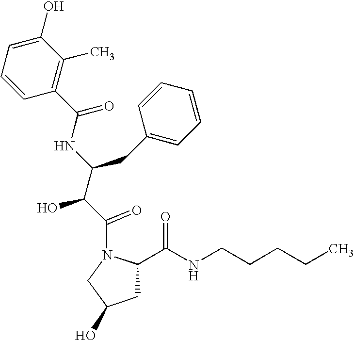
C1=CC(C(=O)NC(C(C(=O)N2CC(O)CC2C(NCCCCC)=O)O)CC2=CC=CC=C2)=C(C)C(O)=C1
